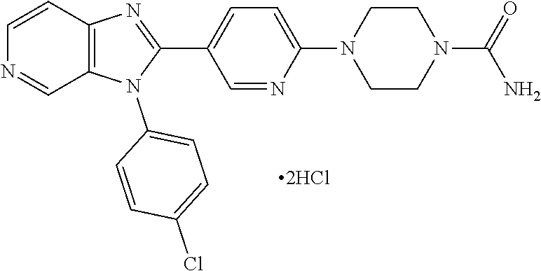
C12=C(N(C3=CC=C(Cl)C=C3)C(C3=CC=C(N4CCN(C(=O)N)CC4)N=C3)=N1)C=NC=C2
